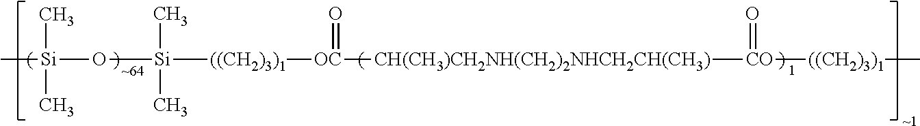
C[Si](O[Si](C)(C)[((CH2)3)1][OC](=O)[CH(CH3)CH2NH(CH2)2NHCH2CH(CH3)][CO](=O)[((CH2)3)1]C)(C)C
